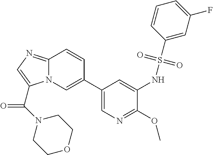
C1(C2=CN3C(=NC=C3C(N3CCOCC3)=O)C=C2)=CN=C(OC)C(NS(C2=CC(F)=CC=C2)(=O)=O)=C1
